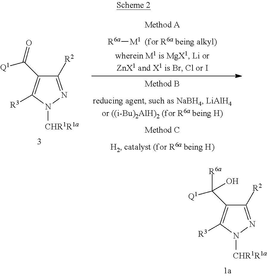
[R6a][M1].C1([R2])=NN([CHR1R1a])C([R3])=C1C(=O)[Q1].C1([R2])=NN([CHR1R1a])C([R3])=C1C(O)([Q1])[R6a]
